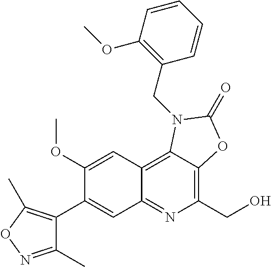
C1(C2=CC3=NC(CO)=C4C(=C3C=C2OC)N(CC2=C(OC)C=CC=C2)C(=O)O4)=C(C)ON=C1C
